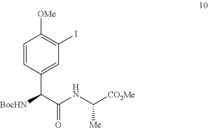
C1=CC(C(C(NC([CO2Me])[Me])=O)[BocHN])=CC(I)=C1[OMe]
